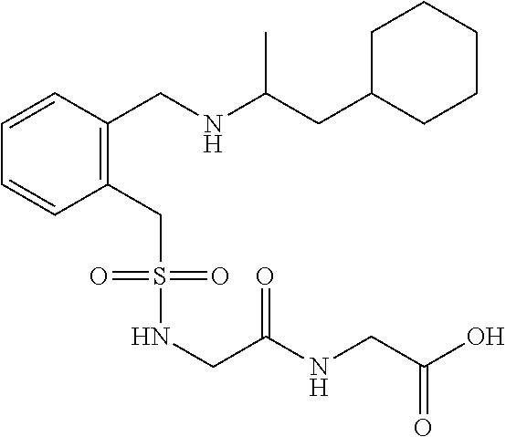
C1C(CC(NCC2=C(CS(NCC(NCC(O)=O)=O)(=O)=O)C=CC=C2)C)CCCC1
